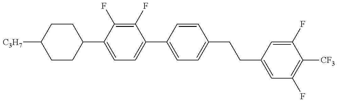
C1CC(C2=CC=C(C3=CC=C(CCC4=CC(F)=C([CF3])C(F)=C4)C=C3)C(F)=C2F)CCC1[C3H7]
